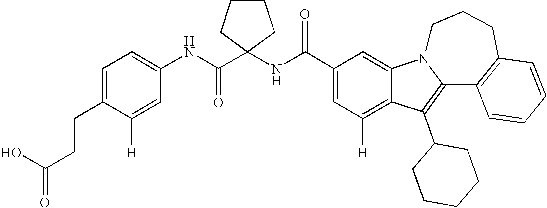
C1(C(NC2(C(NC3=CC=C(CCC(=O)O)C([H])=C3)=O)CCCC2)=O)=CC([H])=C2C(=C1)N1C(=C2C2CCCCC2)C2=C(CCC1)C=CC=C2
